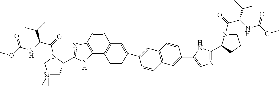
C1=CC2=C(C3=C1C=C(C1=CC4=C(C=C1)C=C(C1=CN=C(C5N(C(=O)C(NC(OC)=O)C(C)C)CCC5)N1)C=C4)C=C3)NC(C1C[Si](C)(C)CN1C(C(C(C)C)NC(OC)=O)=O)=N2
